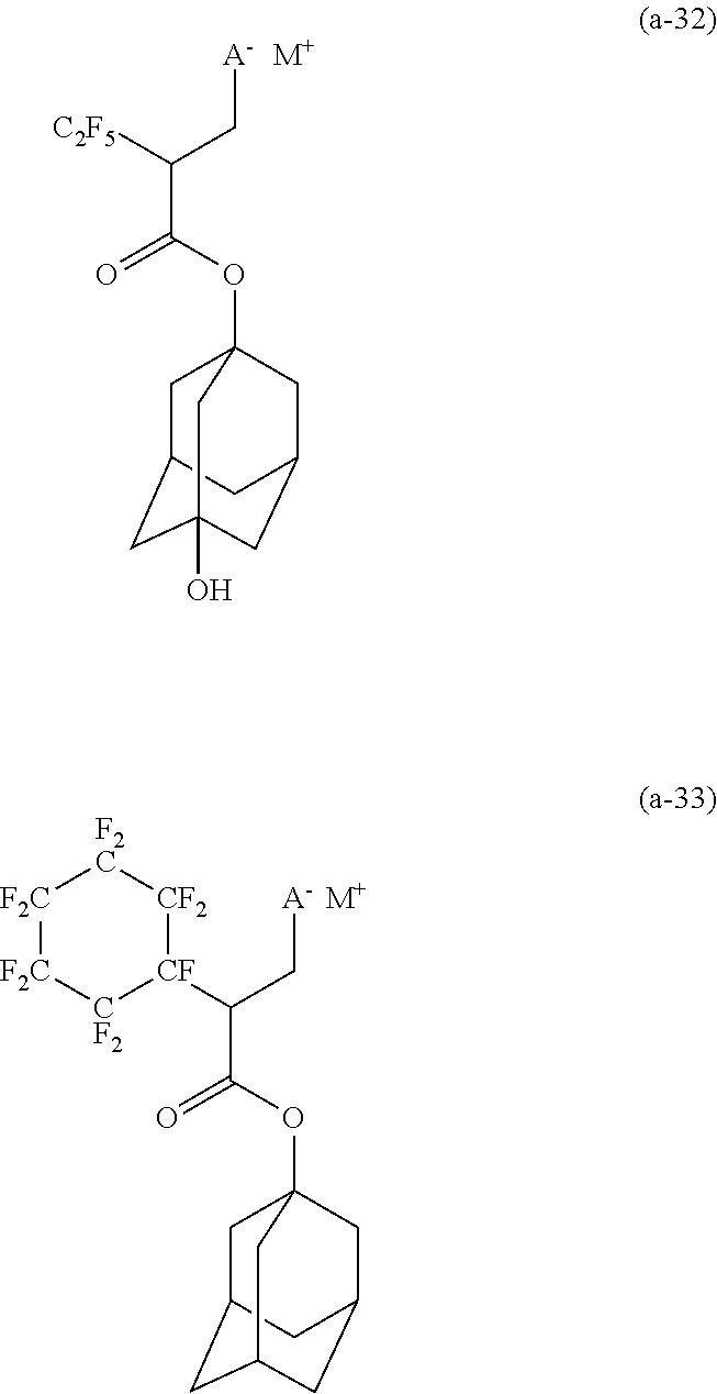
[M+].[A-]CC(C(=O)OC12CC3CC(O)(CC(C1)C3)C2)[C2F5].[M+].[A-]CC(C(=O)OC12CC3CC(CC(C1)C3)C2)[CF]1[CF2][F2C][F2C][F2C][CF2]1
